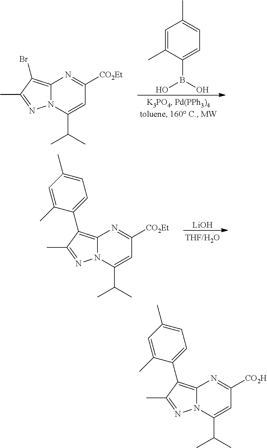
C1=C(C)C(B(O)O)=CC=C1C.C12=C(Br)C(C)=NN1C(C(C)C)=CC([CO2Et])=N2.[LiOH].C12=C(C3=CC=C(C)C=C3C)C(C)=NN1C(C(C)C)=CC([CO2Et])=N2.C12=C(C3=CC=C(C)C=C3C)C(C)=NN1C(C(C)C)=CC([CO2H])=N2
